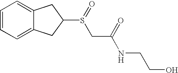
C1=CC=C2C(=C1)CC(S(CC(=O)NCCO)=O)C2
